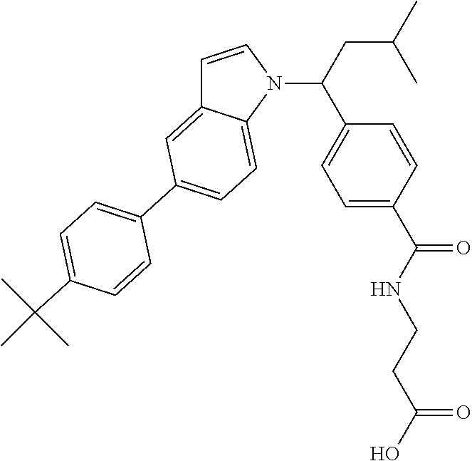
C1=CN(C(CC(C)C)C2=CC=C(C(NCCC(O)=O)=O)C=C2)C2=CC=C(C3=CC=C(C(C)(C)C)C=C3)C=C12
